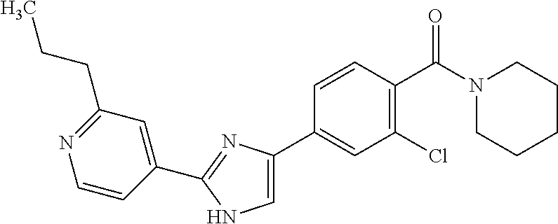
C1(C2=NC(C3=CC(Cl)=C(C(N4CCCCC4)=O)C=C3)=CN2)=CC(CCC)=NC=C1
